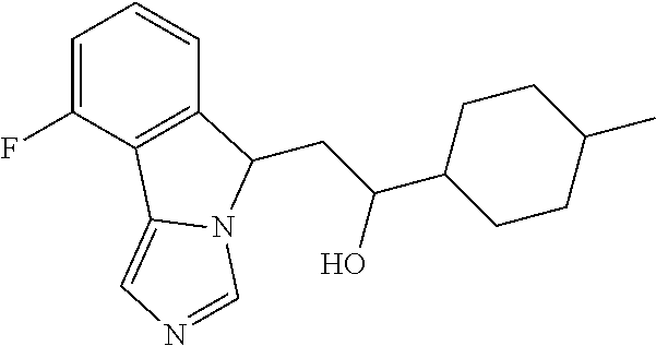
C(C(C1CCC(C)CC1)O)C1C2=C(C(F)=CC=C2)C2=CN=CN21
